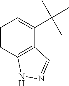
C1=CC2=C(C(C(C)(C)C)=C1)C=NN2
